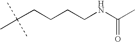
C(CCCCNC(C)=O)(C)(C)C
